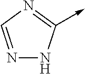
N1=CN=C(->C)N1
